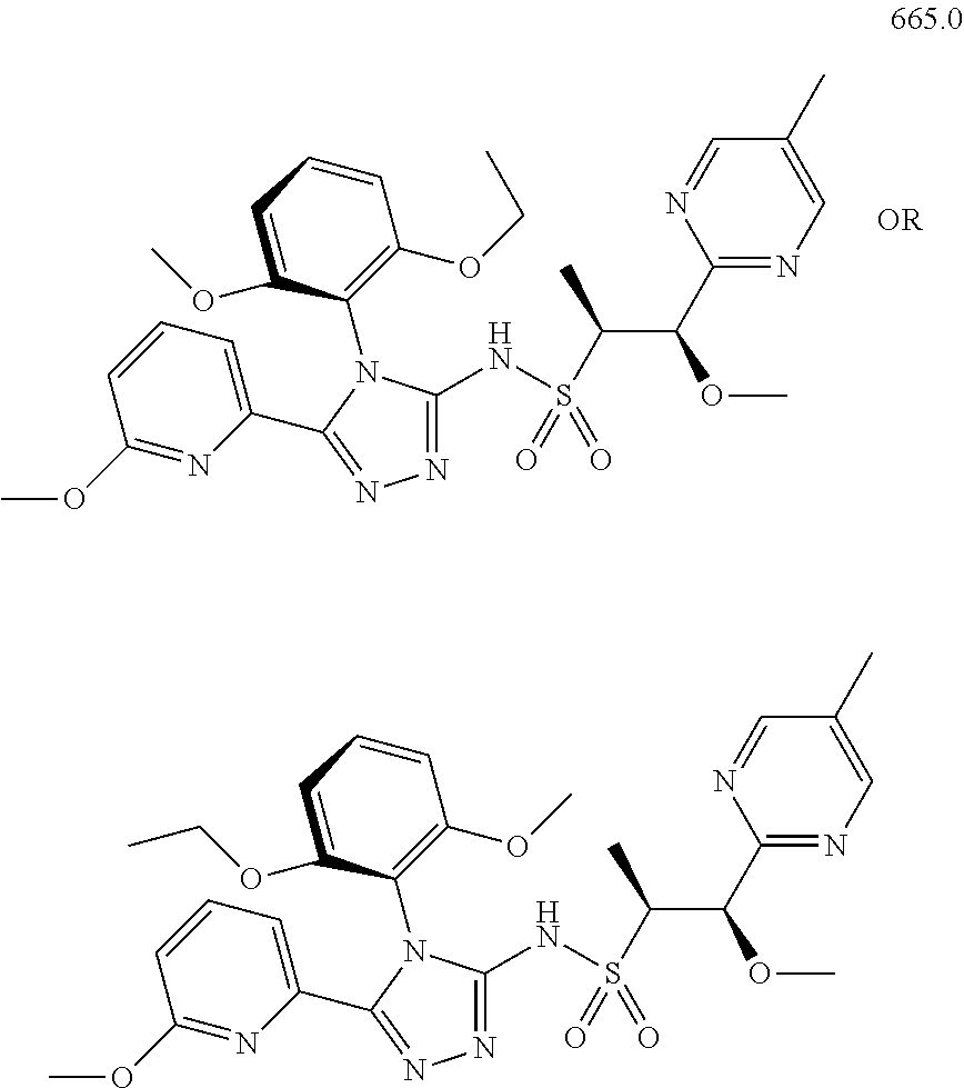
C1(C(OC)C(S(=O)(=O)NC2=NN=C(C3=CC=CC(OC)=N3)N2C2=C(OCC)C=CC=C2OC)C)=NC=C(C)C=N1.C1(C(OC)C(S(=O)(=O)NC2=NN=C(C3=CC=CC(OC)=N3)N2C2=C(OC)C=CC=C2OCC)C)=NC=C(C)C=N1
